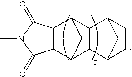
C12C(C3C4C(C1C3)C1C=CC4C1)C(=O)N(C)C2=O
